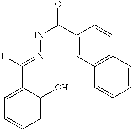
[H]C(=NNC(=O)C1=CC2=C(C=C1)C=CC=C2)C1=CC=CC=C1O
